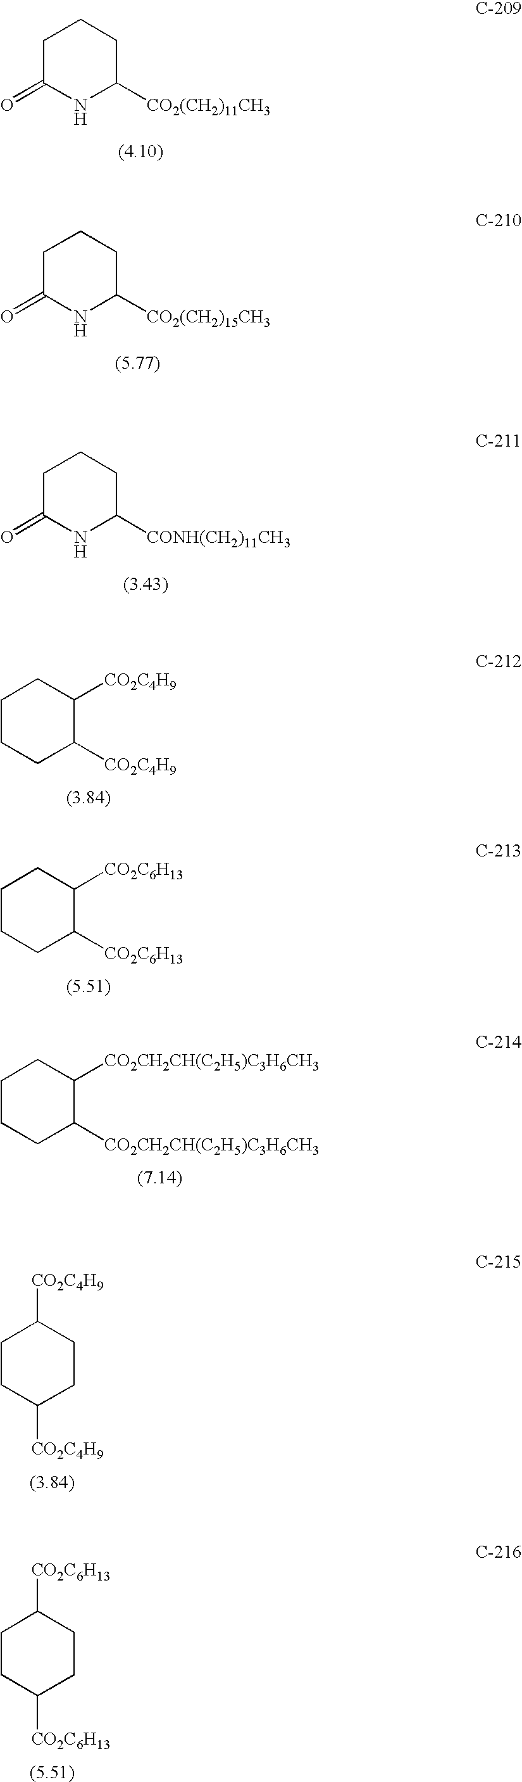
C1([CO2(CH2)11CH3])CCCC(=O)N1.C1([CO2(CH2)15CH3])CCCC(=O)N1.C1([CONH(CH2)11CH3])CCCC(=O)N1.C1CCC([CO2C4H9])C([CO2C4H9])C1.C1CCC([CO2C6H13])C([CO2C6H13])C1.C1CCC([CO2CH2CH(C2H5)C3H6CH3])C([CO2CH2CH(C2H5)C3H6CH3])C1.C1CC([CO2C4H9])CCC1[CO2C4H9].C1CC([CO2C6H13])CCC1[CO2C6H13]
